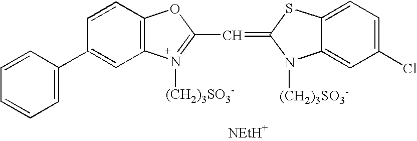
C12=C(C=CC(C3=CC=CC=C3)=C1)OC(C=C1N([(CH2)3SO3-])C3=CC(Cl)=CC=C3S1)=N2[(CH2)3SO3-].[NEtH+]
